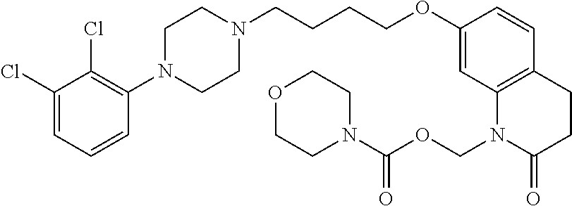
C1(Cl)=CC=CC(N2CCN(CCCCOC3=CC4=C(C=C3)CCC(=O)N4COC(=O)N3CCOCC3)CC2)=C1Cl
